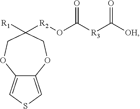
C12=CSC=C1OCC([R1])([R2]OC([R3]C([OH])=O)=O)CO2
